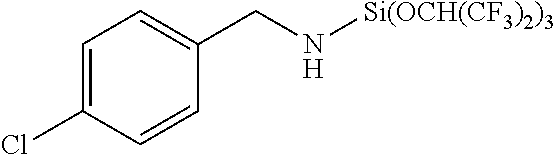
C1=C(Cl)C=CC(CN[Si(OCH(CF3)2)3])=C1
